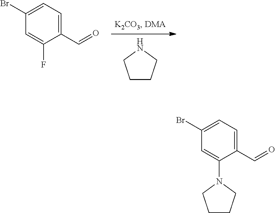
C1CCNC1.C1=C(F)C(C=O)=CC=C1Br.C1=C(N2CCCC2)C(C=O)=CC=C1Br
